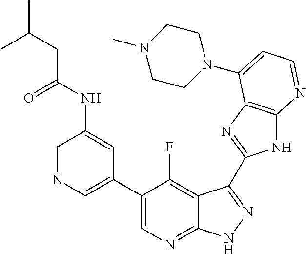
C1=NC=C(C2=CN=C3C(=C2F)C(C2=NC4=C(N2)N=CC=C4N2CCN(C)CC2)=NN3)C=C1NC(CC(C)C)=O
